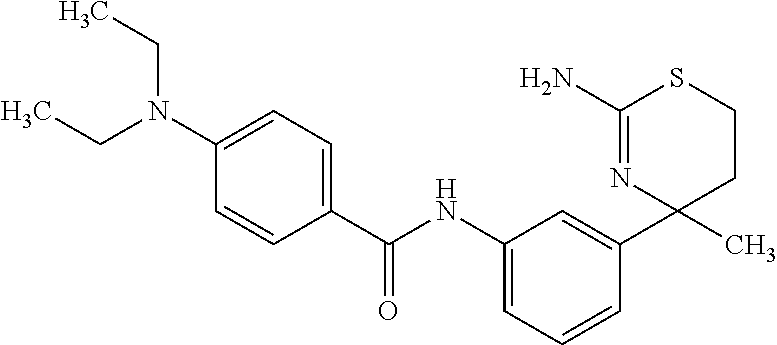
C1(N)=NC(C2=CC(NC(=O)C3=CC=C(N(CC)CC)C=C3)=CC=C2)(C)CCS1
